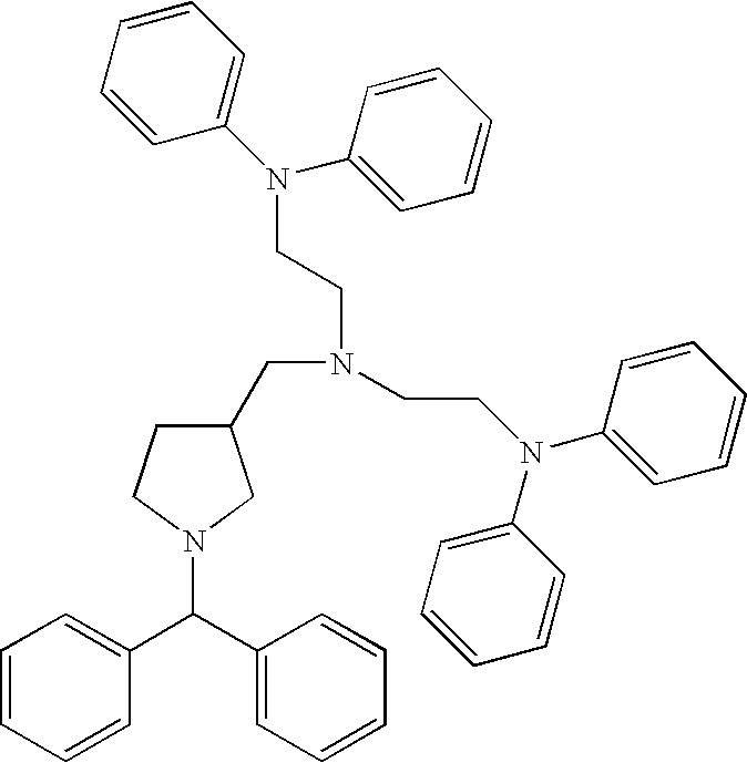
C1=CC=CC(C(C2=CC=CC=C2)N2CC(CN(CCN(C3=CC=CC=C3)C3=CC=CC=C3)CCN(C3=CC=CC=C3)C3=CC=CC=C3)CC2)=C1
